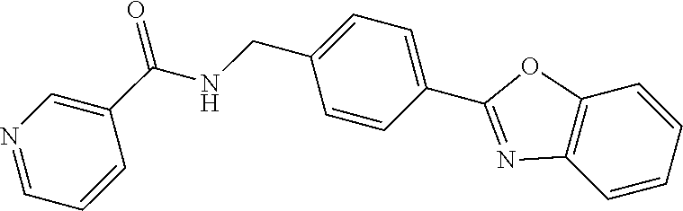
N1=C(C2=CC=C(CNC(C3=CN=CC=C3)=O)C=C2)OC2=C1C=CC=C2
